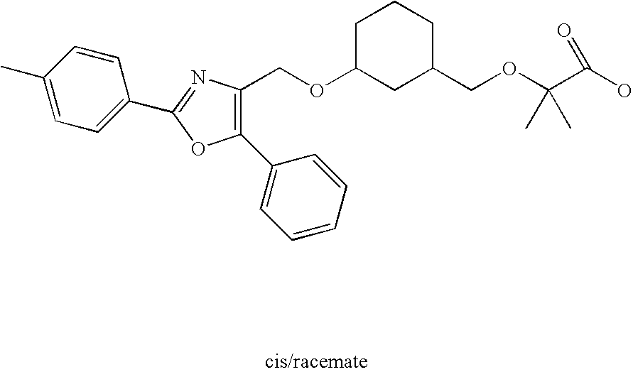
C1(C)=CC=C(C2=NC(COC3CC(COC(C(O)=O)(C)C)CCC3)=C(C3=CC=CC=C3)O2)C=C1
